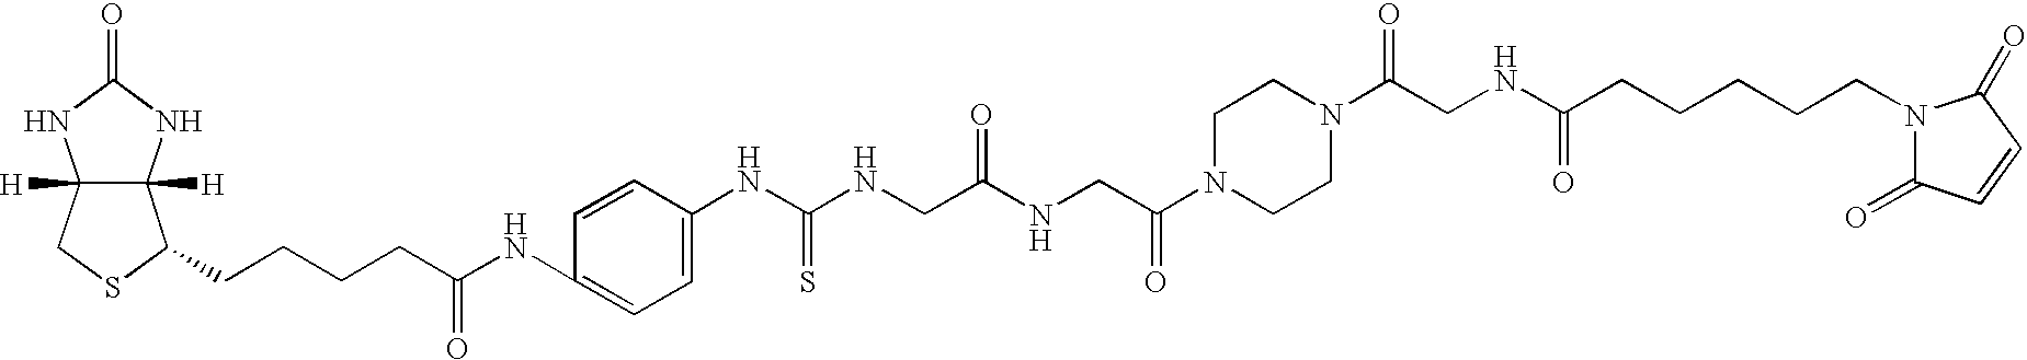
C12([H])C([H])(NC(=O)N1)C(CCCCC(NC1=CC=C(NC(NCC(NCC(N3CCN(C(CNC(=O)CCCCCN4C(=O)C=CC4=O)=O)CC3)=O)=O)=S)C=C1)=O)SC2
